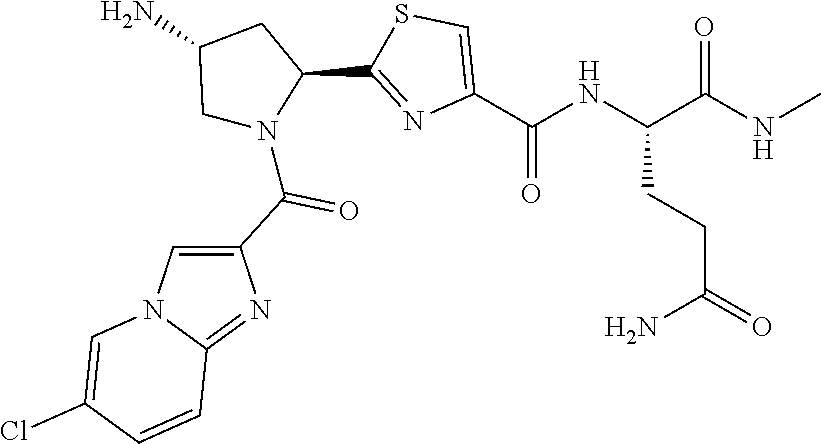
C1(C2=NC(C(NC(C(NC)=O)CCC(=O)N)=O)=CS2)CC(N)CN1C(C1=CN2C(=N1)C=CC(Cl)=C2)=O
